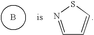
B.C1=NSC=C1
